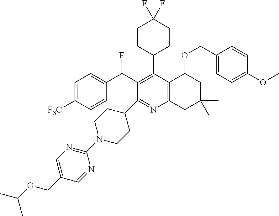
FC(C1=C(C2CCC(F)(F)CC2)C2=C(N=C1C1CCN(C3=NC=C(COC(C)C)C=N3)CC1)CC(C)(C)CC2OCC1=CC=C(OC)C=C1)C1=CC=C([F3C])C=C1
